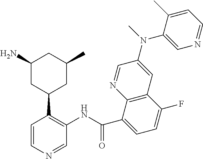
C1=CN=CC(NC(C2=CC=C(F)C3=C2N=CC(N(C2=CN=CC=C2C)C)=C3)=O)=C1C1CC(C)CC(N)C1
